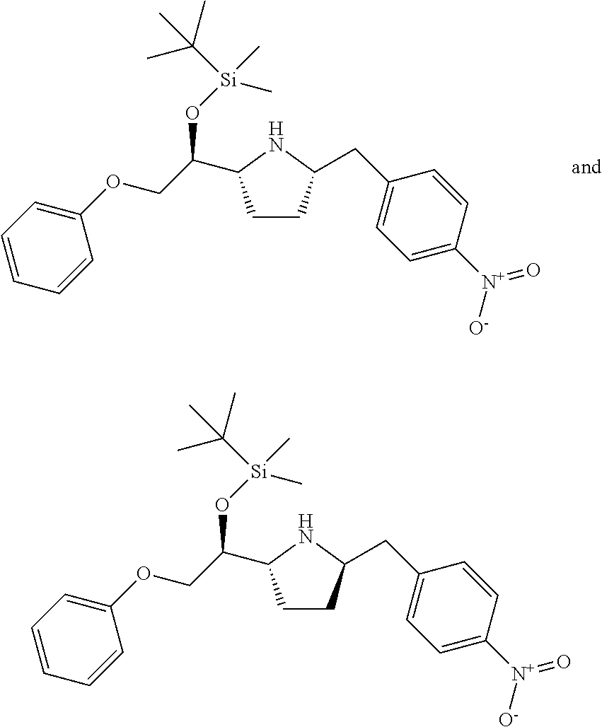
C1CC(CC2=CC=C([N+](=O)[O-])C=C2)NC1C(COC1=CC=CC=C1)O[Si](C)(C)C(C)(C)C.C1CC(CC2=CC=C([N+](=O)[O-])C=C2)NC1C(COC1=CC=CC=C1)O[Si](C)(C)C(C)(C)C
